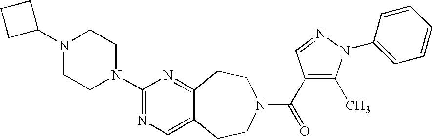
C1(N2CCN(C3=NC=C4C(=N3)CCN(C(=O)C3=C(C)N(C5=CC=CC=C5)N=C3)CC4)CC2)CCC1
